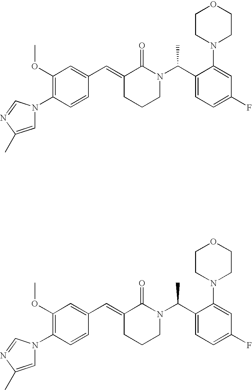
C1=CC(N2C=C(C)N=C2)=C(OC)C=C1C=C1CCCN(C(C2=CC=C(F)C=C2N2CCOCC2)C)C1=O.C1=CC(N2C=C(C)N=C2)=C(OC)C=C1C=C1CCCN(C(C2=CC=C(F)C=C2N2CCOCC2)C)C1=O
